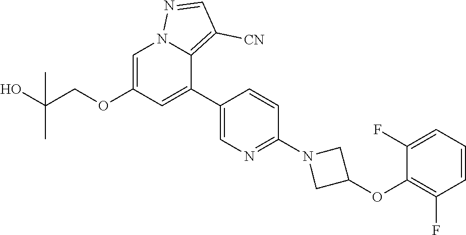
C1=C(OCC(O)(C)C)C=C(C2=CN=C(N3CC(OC4=C(F)C=CC=C4F)C3)C=C2)C2=C([CN])C=NN12
